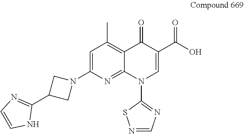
C1=C(N2CC(C3=NC=CN3)C2)N=C2C(=C1C)C(=O)C(C(O)=O)=CN2C1=NC=NS1
